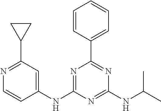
C1(NC2=CC(C3CC3)=NC=C2)=NC(C2=CC=CC=C2)=NC(NC(C)C)=N1
